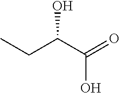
C(C(C(=O)O)O)C
